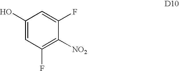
C1(O)=CC(F)=C([NO2])C(F)=C1
